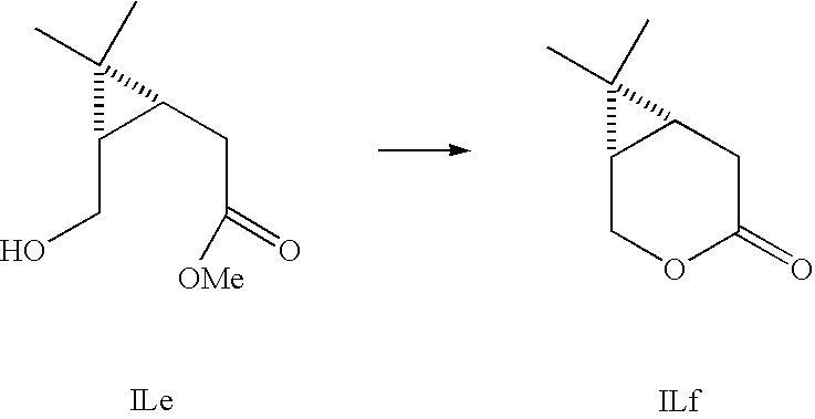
C1(CO)C(CC(=O)[OMe])C1(C)C.C12COC(=O)CC1C2(C)C
